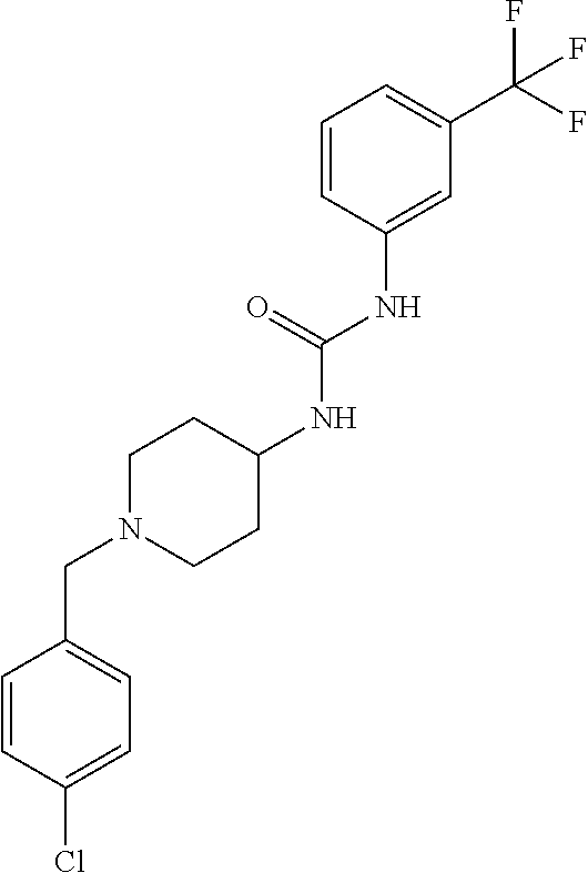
C1=CC(NC(NC2CCN(CC3=CC=C(Cl)C=C3)CC2)=O)=CC(C(F)(F)F)=C1
